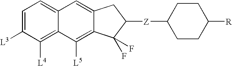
C1=C([L3])C([L4])=C2C(=C1)C=C1C(=C2[L5])C(F)(F)C([Z]C2CCC([R])CC2)C1
